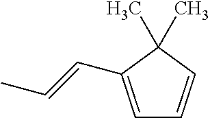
C1=C(C=CC)C(C)(C)C=C1
